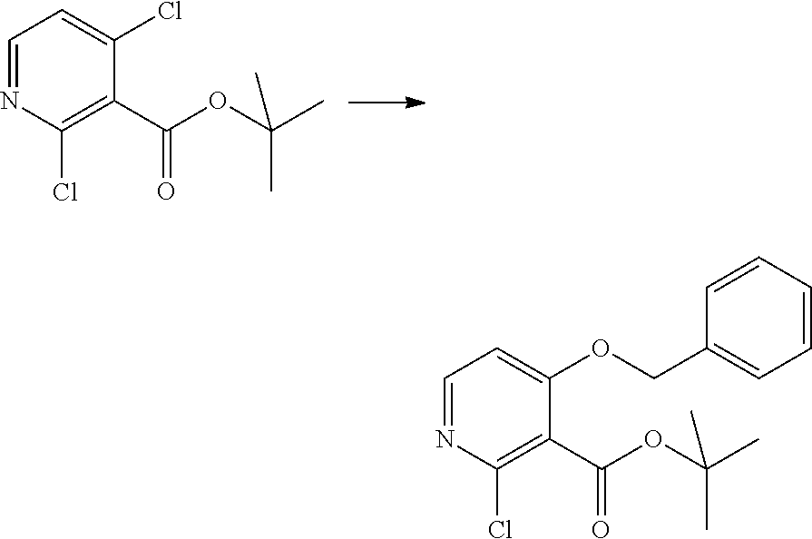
C1=NC(Cl)=C(C(OC(C)(C)C)=O)C(Cl)=C1.C1=NC(Cl)=C(C(OC(C)(C)C)=O)C(OCC2=CC=CC=C2)=C1
